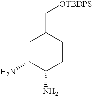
C1C(N)C(N)CCC1C[OTBDPS]
